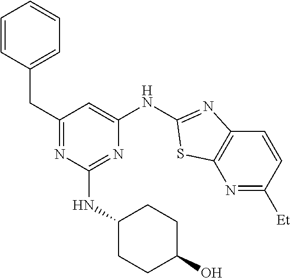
C1=CC(CC2=NC(NC3CCC(O)CC3)=NC(NC3=NC4=C(N=C([Et])C=C4)S3)=C2)=CC=C1
